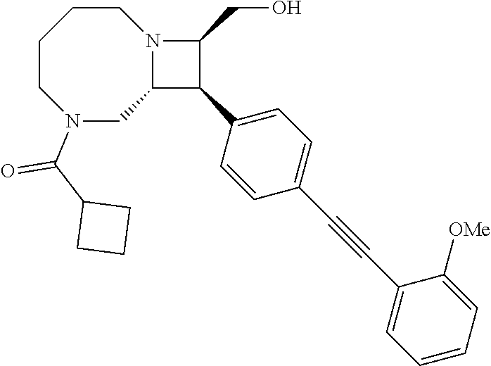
C1CCCN(C(C2CCC2)=O)CC2N1C(CO)C2C1=CC=C(C#CC2=CC=CC=C2[OMe])C=C1
